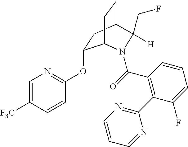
O(C1=NC=C([F3C])C=C1)C1CC2CCC1N(C(=O)C1=C(C3=NC=CC=N3)C(F)=CC=C1)C2(CF)[H]
